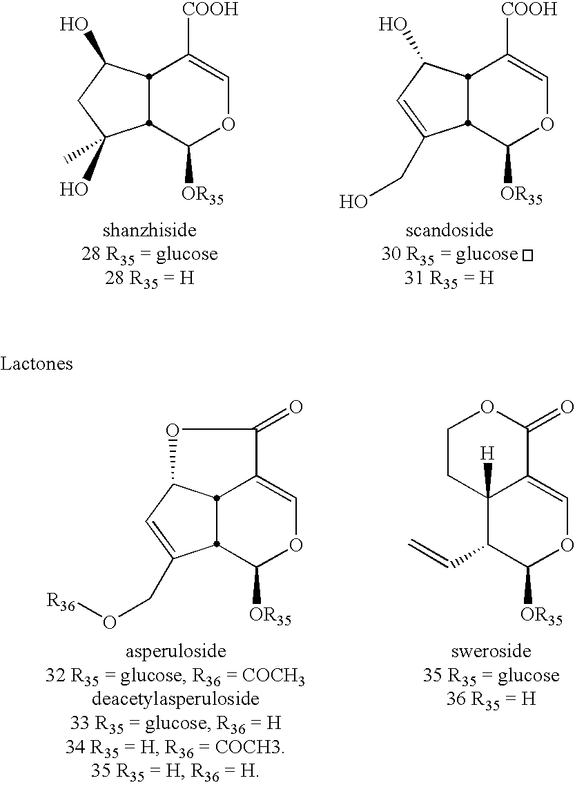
C1([OR35])OC=C2C3C(C=C(CO[R36])C13)OC2=O.C1([OR35])OC=C2C([H])(C1C=C)CCOC2=O.C1([OR35])OC=C([COOH])C2C(O)C=C(CO)C12.C1([OR35])OC=C([COOH])C2C(O)CC(O)(C)C12
